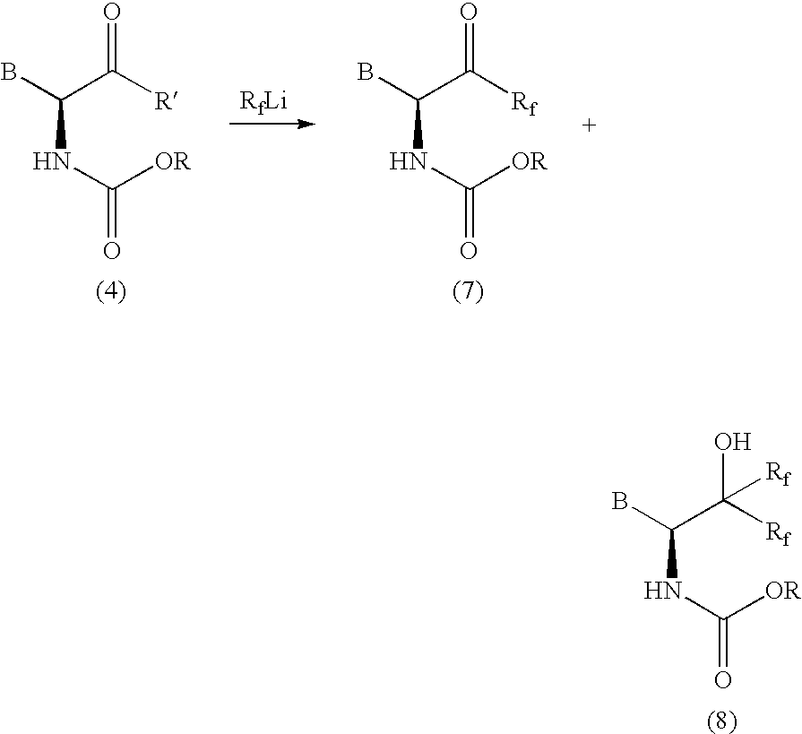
BC(C([R])=O)NC(=O)[OR].[RfLi].BC(C([Rf])=O)NC(=O)[OR].BC(C([Rf])(O)[Rf])NC(=O)[OR]
